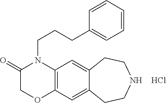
C12=C(C=C3C(=C1)CCNCC3)OCC(=O)N2CCCC1=CC=CC=C1.Cl
